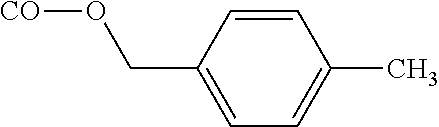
O(CC1=CC=C(C)C=C1)[CO]
